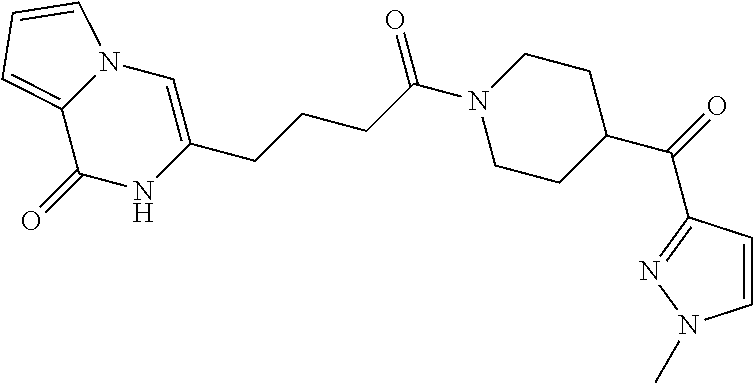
C1=CC(C(=O)C2CCN(C(CCCC3=CN4C(=CC=C4)C(=O)N3)=O)CC2)=NN1C
